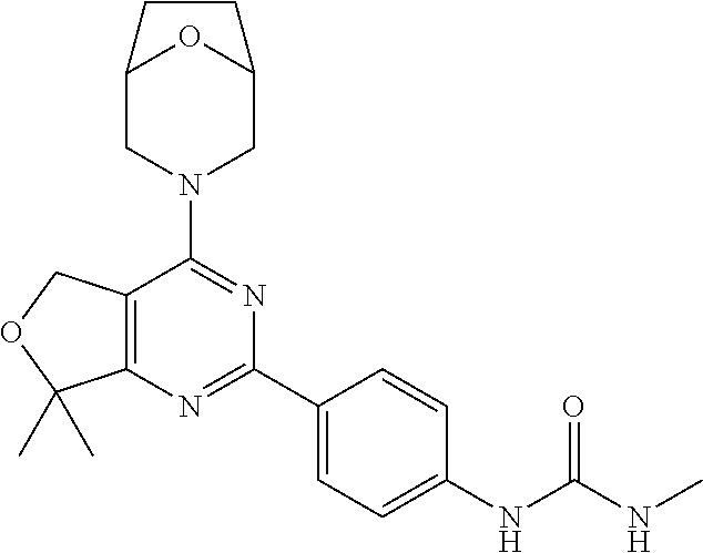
C12=C(N=C(C3=CC=C(NC(NC)=O)C=C3)N=C1N1CC3OC(C1)CC3)C(C)(C)OC2
